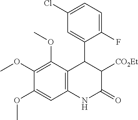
C1(F)=CC=C(Cl)C=C1C1C2=C(NC(=O)C1[CO2Et])C=C(OC)C(OC)=C2OC
